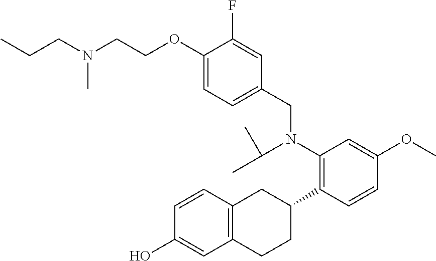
C(N(CCOC1=CC=C(CN(C2=C(C3CC4=C(CC3)C=C(O)C=C4)C=CC(OC)=C2)C(C)C)C=C1F)C)CC
